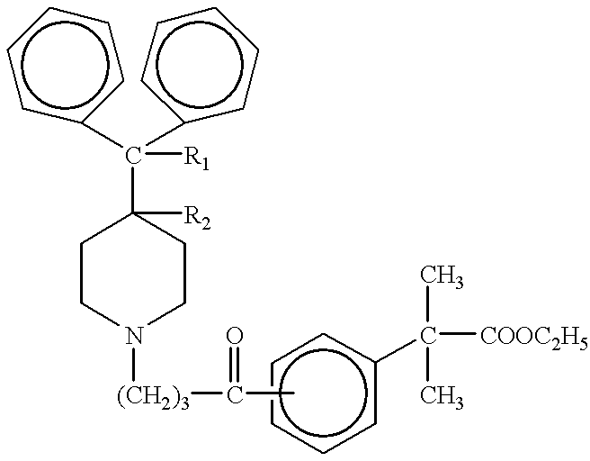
C1CN([(CH2)3]C(=O)C)CCC1(C(c1ccccc1)(c1ccccc1)[R1])[R2].C([COOC2H5])(C)(C)c1ccccc1
